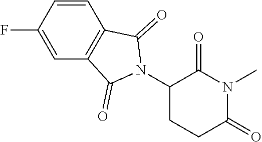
C1(F)=CC2=C(C=C1)C(=O)N(C1CCC(=O)N(C)C1=O)C2=O
